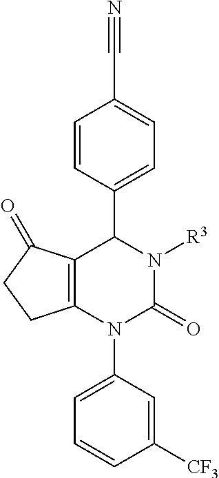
N1([R3])C(=O)N(C2=CC=CC([CF3])=C2)C2=C(C(=O)CC2)C1C1=CC=C(C#N)C=C1
